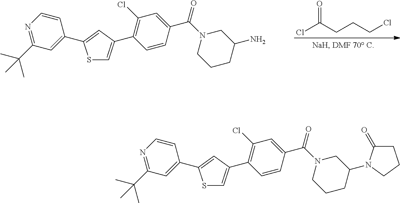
C1=C(C2=C(Cl)C=C(C(N3CCCC(N)C3)=O)C=C2)C=C(C2=CC(C(C)(C)C)=NC=C2)S1.ClC(CCCCl)=O.C1=C(C2=C(Cl)C=C(C(N3CCCC(N4C(=O)CCC4)C3)=O)C=C2)C=C(C2=CC(C(C)(C)C)=NC=C2)S1
